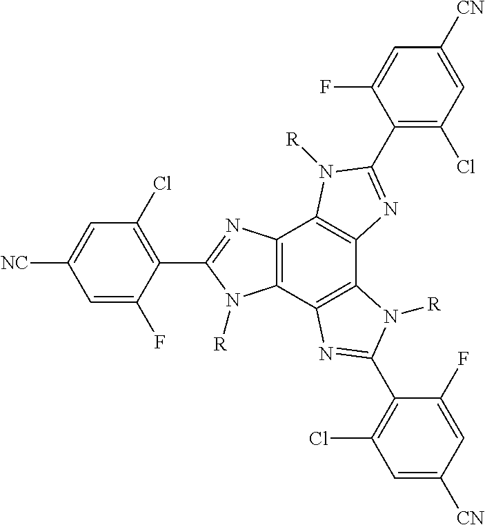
C12=C(C3=C(C4=C1N([R])C(C1=C(Cl)C=C([CN])C=C1F)=N4)N([R])C(C1=C(Cl)C=C([CN])C=C1F)=N3)N([R])C(C1=C(Cl)C=C([NC])C=C1F)=N2
